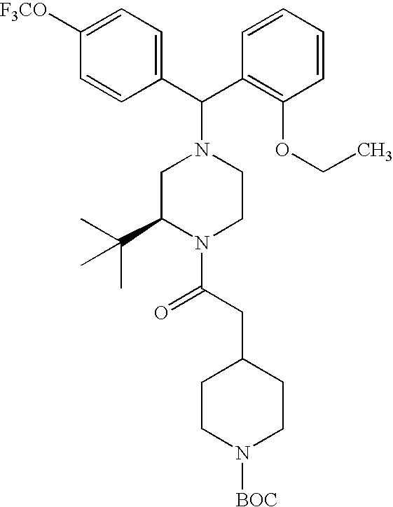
C1=C([F3CO])C=CC(C(N2CC(C(C)(C)C)N(C(CC3CCN([BOC])CC3)=O)CC2)C2=C(OCC)C=CC=C2)=C1
